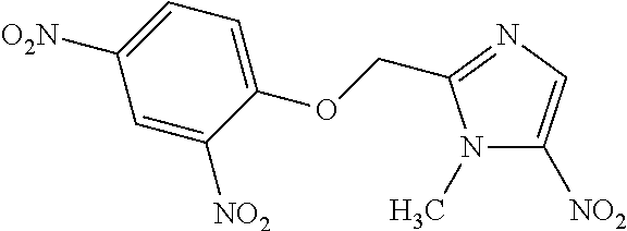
N1(C)C([NO2])=CN=C1COC1=CC=C([O2N])C=C1[NO2]
